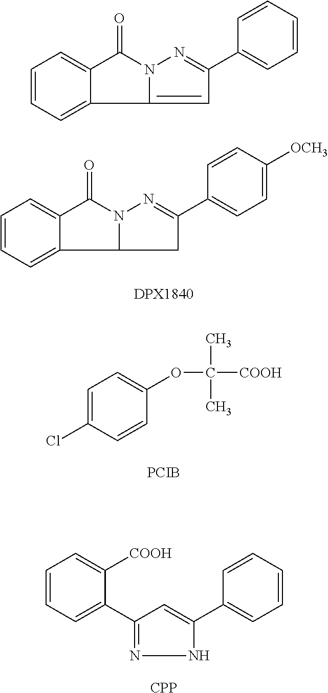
C1=CC=C2C(=C1)C(=O)N1C2CC(C2=CC=C([OCH3])C=C2)=N1.C1=C(Cl)C=CC(OC([COOH])(C)C)=C1.[PCIB].C1=CC=C(C2=NNC(C3=CC=CC=C3)=C2)C([COOH])=C1.[CPP].C1=CC=C2C(=C1)C(=O)N1C2=CC(C2=CC=CC=C2)=N1
